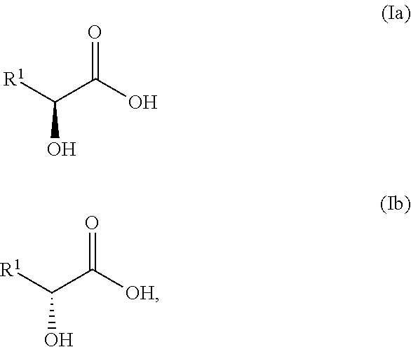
[R1]C(C(O)=O)O.[R1]C(C([OH])=O)O
